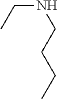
N(CCCC)CC
